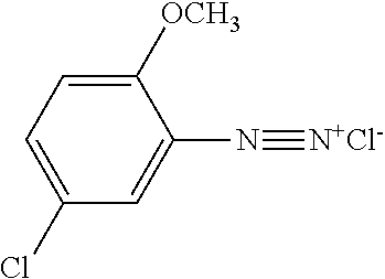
C1([OCH3])=CC=C(Cl)C=C1N#[N+Cl-]
